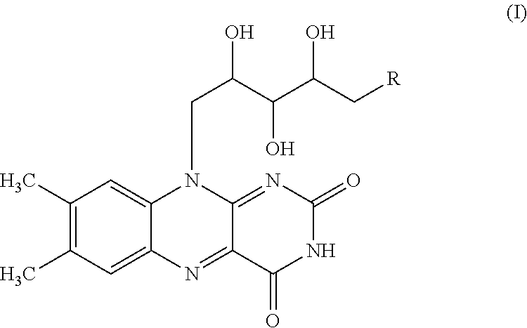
C1(C)=C(C)C=C2C(=C1)N(CC(O)C(C(C[R])O)O)C1=NC(=O)NC(=O)C1=N2
